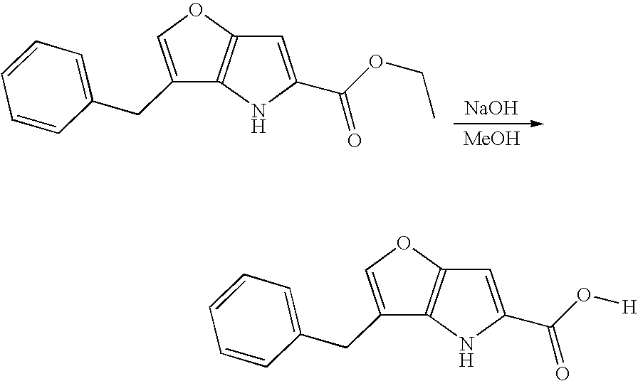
C12=C(OC=C1CC1=CC=CC=C1)C=C(C(OCC)=O)N2.[NaOH].[MeOH].C12=C(OC=C1CC1=CC=CC=C1)C=C(C(O[H])=O)N2
